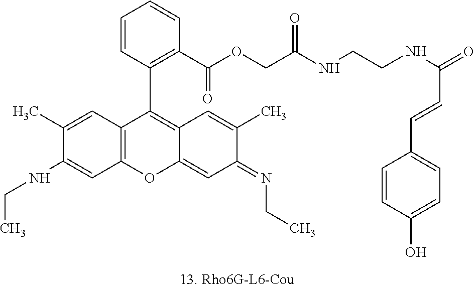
C12=C(C=C(C)C(NCC)=C1)C(C1=C(C(OCC(=O)NCCNC(=O)C=CC3=CC=C(O)C=C3)=O)C=CC=C1)=C1C(=CC(=NCC)C(C)=C1)O2
